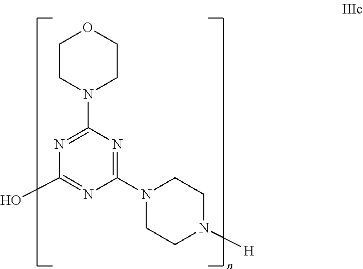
C1(N2CCOCC2)=NC(O)=NC(N2CCN([H])CC2)=N1
